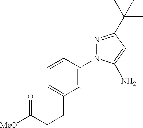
C1=CC(N2N=C(C(C)(C)C)C=C2N)=CC(CCC([MeO])=O)=C1
